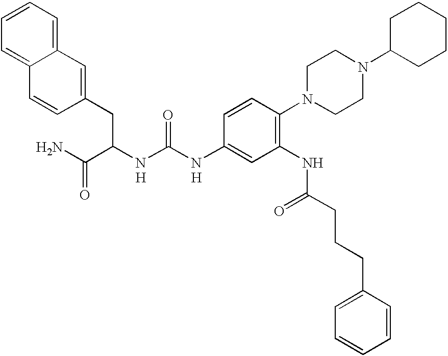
C1=C2C(=CC=C1)C=C(CC(C(N)=O)NC(NC1=CC(NC(CCCC3=CC=CC=C3)=O)=C(N3CCN(C4CCCCC4)CC3)C=C1)=O)C=C2.[H].[H]
